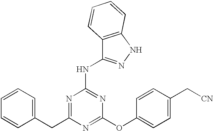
C1=CC=C(CC2=NC(NC3=NNC4=C3C=CC=C4)=NC(OC3=CC=C(C[CN])C=C3)=N2)C=C1
